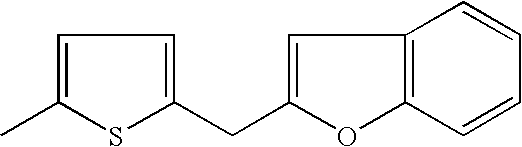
C1=C(C)SC(CC2=CC3=C(O2)C=CC=C3)=C1
